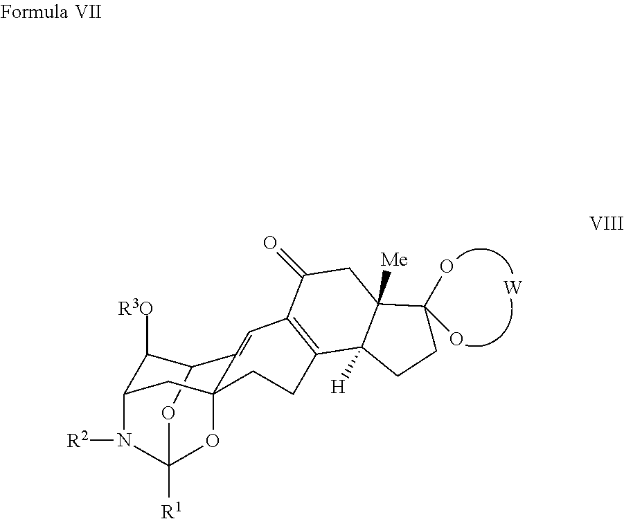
C12C([R3O])C3CC4(C1=CC1=C(C5([H])CCC(O)(O)C5([Me])CC1=O)CC4)OC([R1])(O2)N3[R2].[W]
